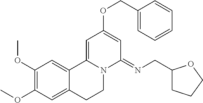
C1(OC)=C(OC)C=C2C(=C1)C1=CC(OCC3=CC=CC=C3)=CC(=NCC3CCCO3)N1CC2
